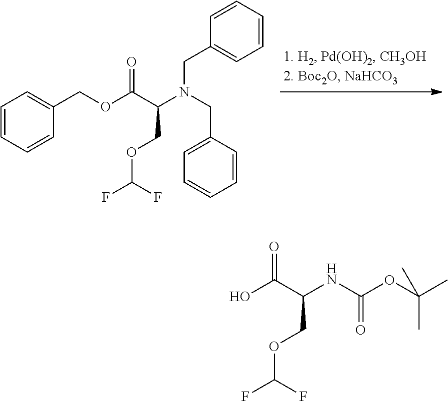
C1=CC=CC(COC(C(COC(F)F)N(CC2=CC=CC=C2)CC2=CC=CC=C2)=O)=C1.OC(C(COC(F)F)NC(=O)OC(C)(C)C)=O
